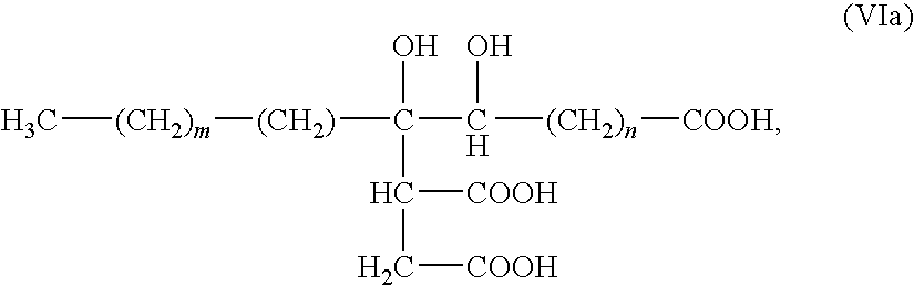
C[(CH2)m][(CH2)]C(C([(CH2)n][COOH])O)(O)C([COOH])C[COOH]
